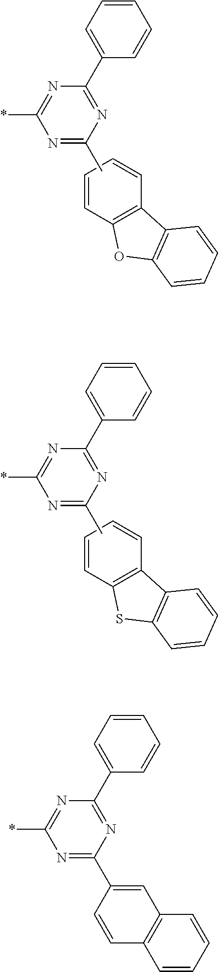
C1=C(C2=NC(C)=NC(*)=N2)C=CC=C1.C1=CC2=C(C=C1)C1=C(O2)C=CC=C1.C1=C(C2=NC(C)=NC(*)=N2)C=CC=C1.C1=CC2=C(C=C1)C1=C(S2)C=CC=C1.C1=C(C2=NC(C3=CC4=C(C=C3)C=CC=C4)=NC(*)=N2)C=CC=C1
